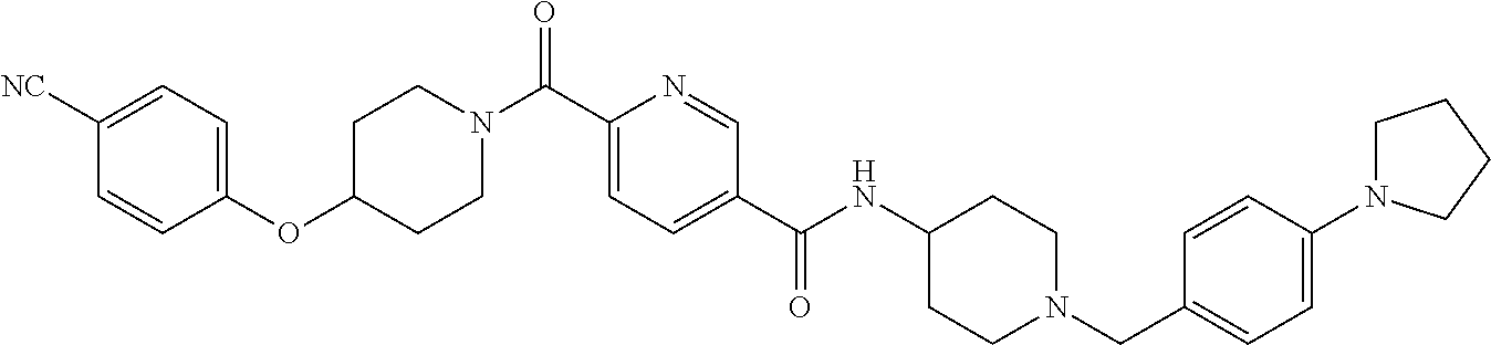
C1C(OC2=CC=C([NC])C=C2)CCN(C(C2=CC=C(C(NC3CCN(CC4=CC=C(N5CCCC5)C=C4)CC3)=O)C=N2)=O)C1
